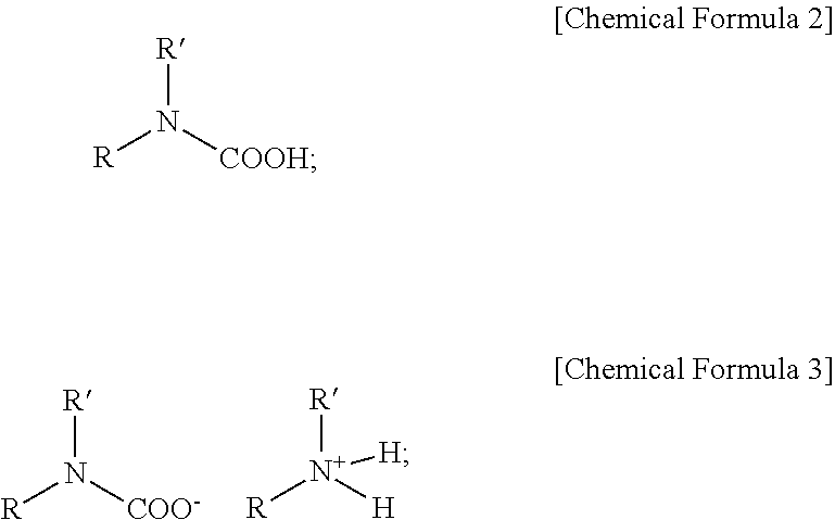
[R]N([R])[COO-].[R][N+]([R])([H])[H].[R]N([R])[COOH]
